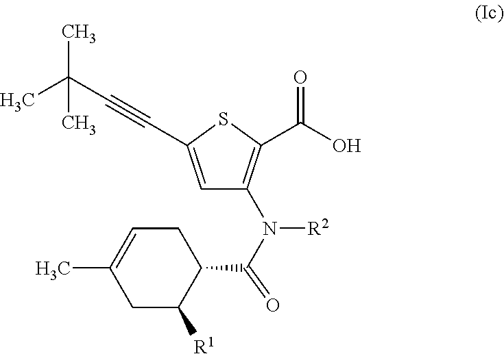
C1=C(C#CC(C)(C)C)SC(C(O)=O)=C1N([R2])C(=O)C1CC=C(C)CC1[R1]
